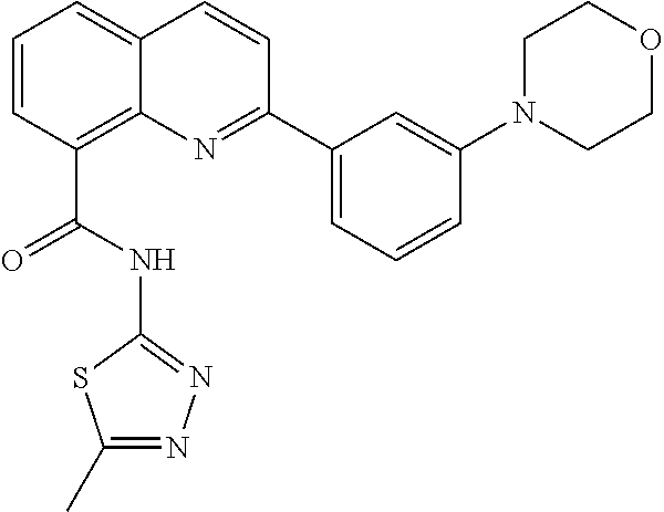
C1=CC(C(NC2=NN=C(C)S2)=O)=C2C(=C1)C=CC(C1=CC=CC(N3CCOCC3)=C1)=N2
